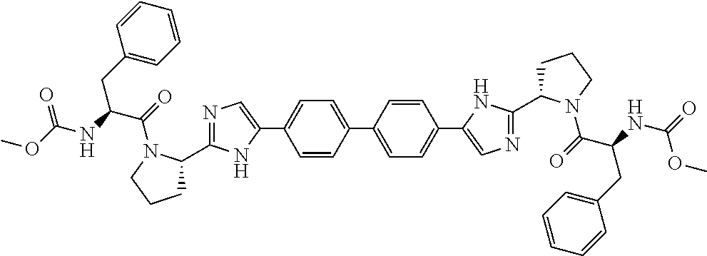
C1=CC(C2=CC=C(C3=CN=C(C4CCCN4C(=O)C(CC4=CC=CC=C4)NC(=O)OC)N3)C=C2)=CC=C1C1=CN=C(C2CCCN2C(=O)C(CC2=CC=CC=C2)NC(OC)=O)N1
